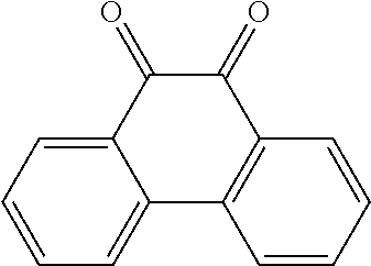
C12=CC=CC=C1C1=C(C(=O)C2=O)C=CC=C1
